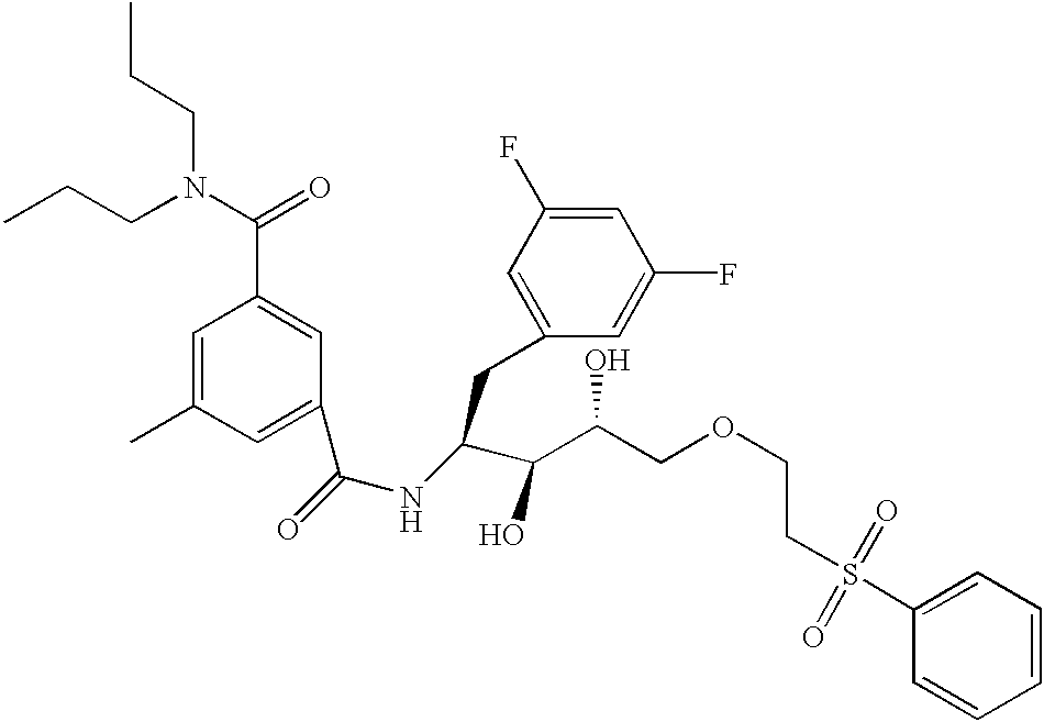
C1=C(C)C=C(C(=O)NC(C(C(COCCS(C2=CC=CC=C2)(=O)=O)O)O)CC2=CC(F)=CC(F)=C2)C=C1C(N(CCC)CCC)=O
